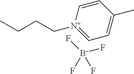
C([N+]1=CC=C(C)C=C1)CCC.[B-](F)(F)(F)F
